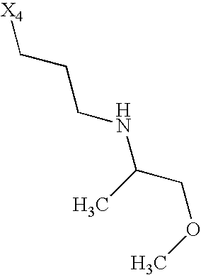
[X4]CCCNC(COC)C
